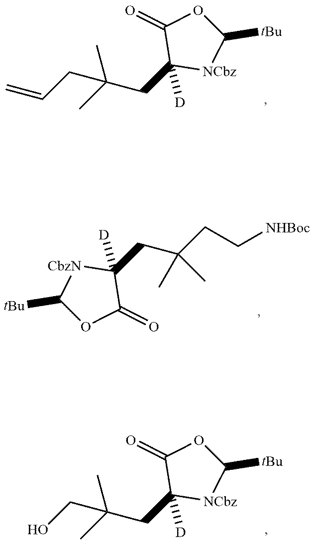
C(CC1([D])[NCbz]C([tBu])OC1=O)(C)(C)CC=C.C(CC1([D])[NCbz]C([tBu])OC1=O)(C)(C)CC[NHBoc].C(CC1([D])[NCbz]C([tBu])OC1=O)(C)(C)CO
